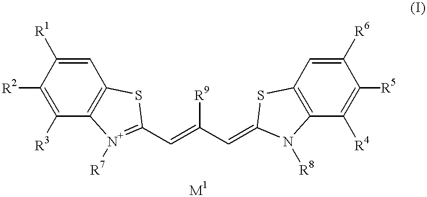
C1([R2])=C([R3])C2=C(C=C1[R1])SC(C=C(C=C1SC3=C(C([R4])=C([R5])C([R6])=C3)N1[R8])[R9])=[N+]2[R7]
